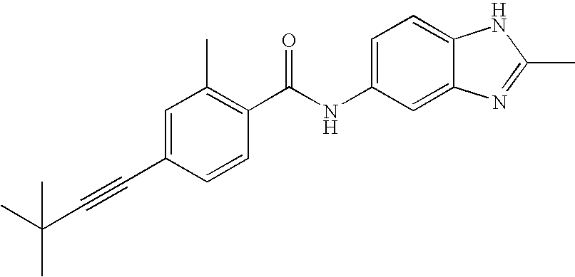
C1=C(C#CC(C)(C)C)C=CC(C(NC2=CC=C3C(=C2)N=C(C)N3)=O)=C1C
